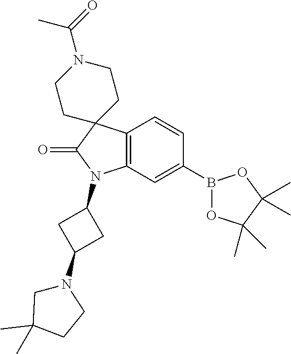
C12=C(C=C(B3OC(C)(C)C(C)(C)O3)C=C1)N(C1CC(N3CC(C)(C)CC3)C1)C(=O)C21CCN(C(=O)C)CC1
